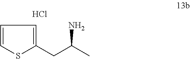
C1=CSC(CC(C)N)=C1.Cl
